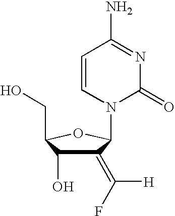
C1(=C([H])F)C(O)C(CO)OC1N1C(=O)N=C(N)C=C1
